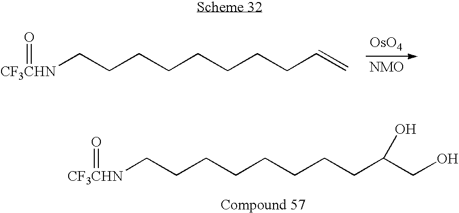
[OsO4].[CF3CHN](CCCCCCCCC=C)=O.[CF3CHN](CCCCCCCCC(CO)O)=O
